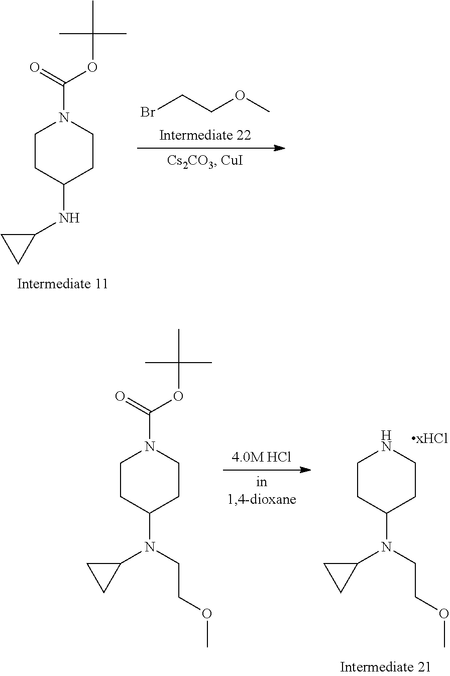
C1CC(NC2CC2)CCN1C(=O)OC(C)(C)C.BrCCOC.C1CC(N(C2CC2)CCOC)CCN1C(=O)OC(C)(C)C.C1CC(N(C2CC2)CCOC)CCN1
